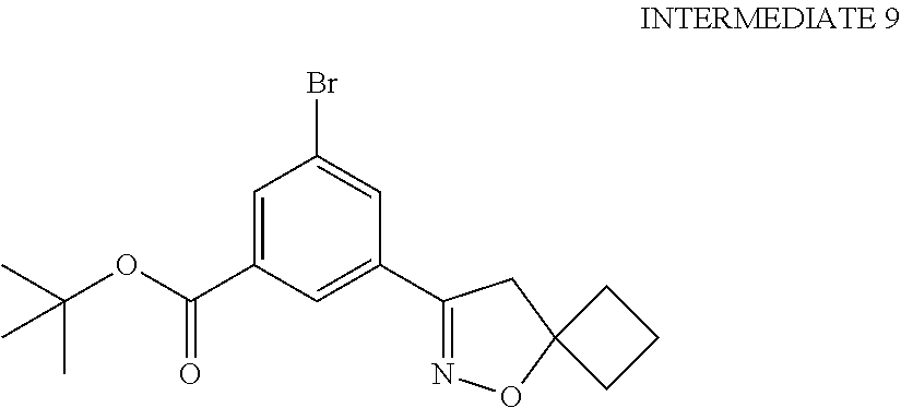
C1=C(C(OC(C)(C)C)=O)C=C(C2=NOC3(C2)CCC3)C=C1Br
